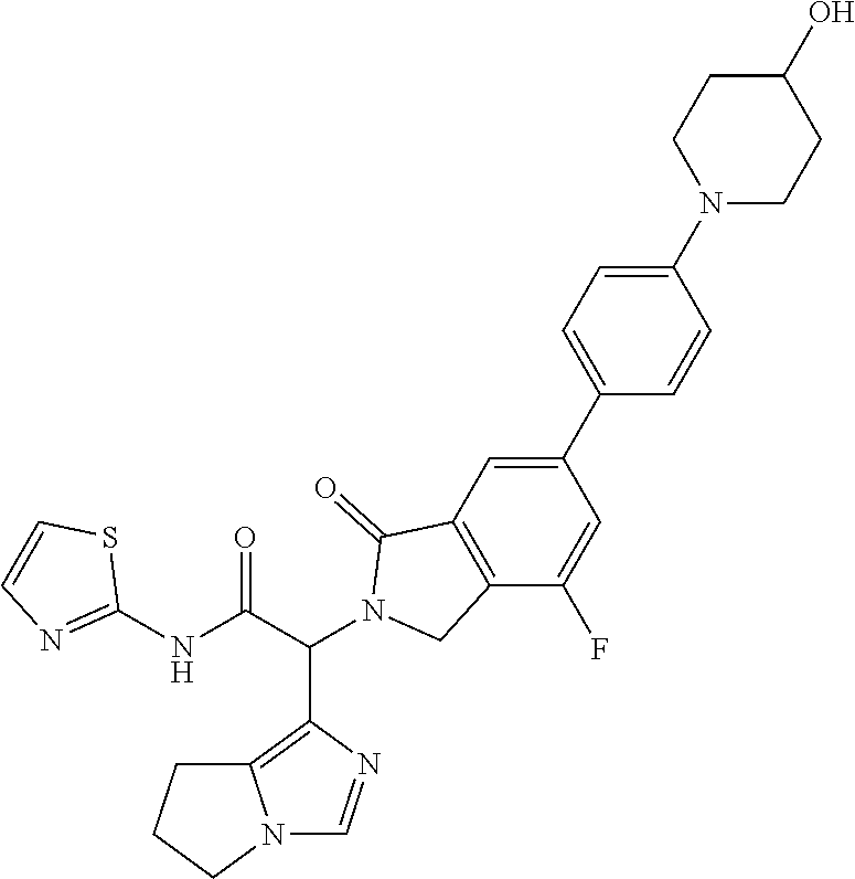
N1(C2=CC=C(C3=CC4=C(C(F)=C3)CN(C(C(NC3=NC=CS3)=O)C3=C5N(C=N3)CCC5)C4=O)C=C2)CCC(O)CC1
